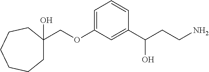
C1C(COC2=CC=CC(C(CCN)O)=C2)(O)CCCCC1
